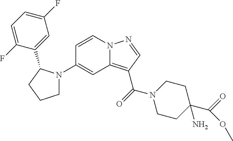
C1(N2CCCC2C2=CC(F)=CC=C2F)=CC2=C(C(=O)N3CCC(N)(C(=O)OC)CC3)C=NN2C=C1
